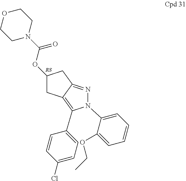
C1C2=C(C3=CC=C(Cl)C=C3)N(C3=CC=CC=C3OCC)N=C2CC1OC(=O)N1CCOCC1
